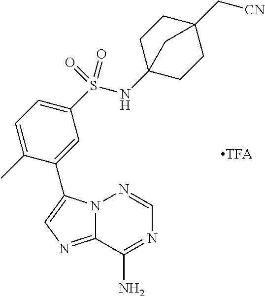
N12C(=NC=C1C1=CC(S(NC34CCC(C[CN])(CC3)C4)(=O)=O)=CC=C1C)C(N)=NC=N2
